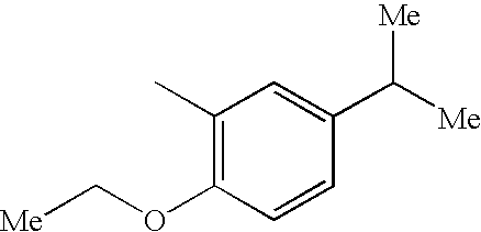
C1(C)=C(OC[Me])C=CC(C([Me])[Me])=C1
